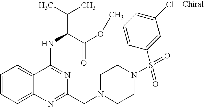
C1=CC=C2C(=C1)C(NC(C(=O)OC)C(C)C)=NC(CN1CCN(S(=O)(C3=CC(Cl)=CC=C3)=O)CC1)=N2
